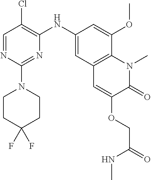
C1=NC(N2CCC(F)(F)CC2)=NC(NC2=CC3=C(C(OC)=C2)N(C)C(=O)C(OCC(NC)=O)=C3)=C1Cl
